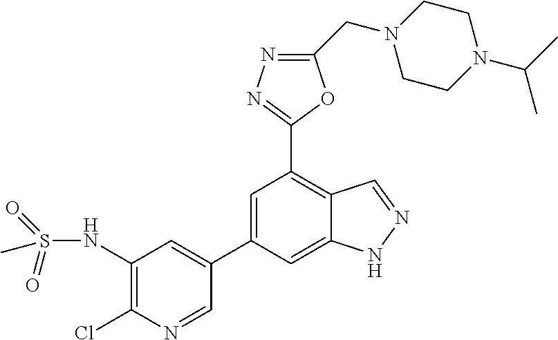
C1=NC(Cl)=C(NS(=O)(=O)C)C=C1C1=CC(C2=NN=C(CN3CCN(C(C)C)CC3)O2)=C2C(=C1)NN=C2
